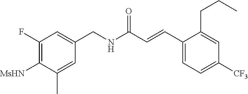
C1=C(C)C([MsHN])=C(F)C=C1CNC(C=CC1=CC=C([CF3])C=C1CCC)=O
